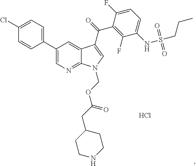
C1(Cl)=CC=C(C2=CN=C3C(=C2)C(C(=O)C2=C(F)C(NS(CCC)(=O)=O)=CC=C2F)=CN3COC(CC2CCNCC2)=O)C=C1.Cl
